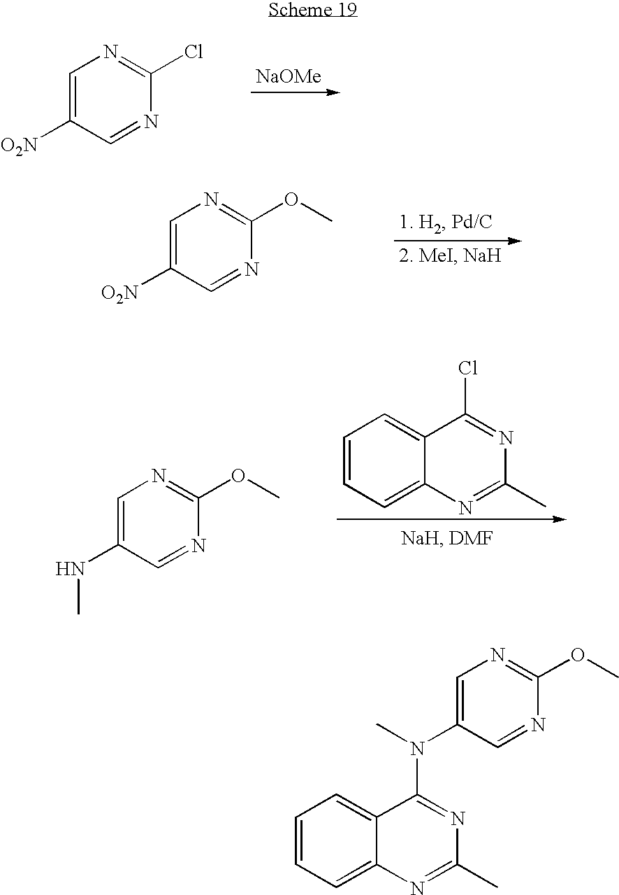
C1=C([O2N])C=NC(Cl)=N1.[NaOMe].C1=C(NC)C=NC(OC)=N1.C1=CC=C2C(=C1)C(Cl)=NC(C)=N2.C1=C([O2N])C=NC(OC)=N1.C1(C)=NC2=CC=CC=C2C(N(C2=CN=C(OC)N=C2)C)=N1
